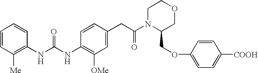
C1=CC([Me])=C(NC(NC2=C([OMe])C=C(CC(N3C(COC4=CC=C([COOH])C=C4)COCC3)=O)C=C2)=O)C=C1
